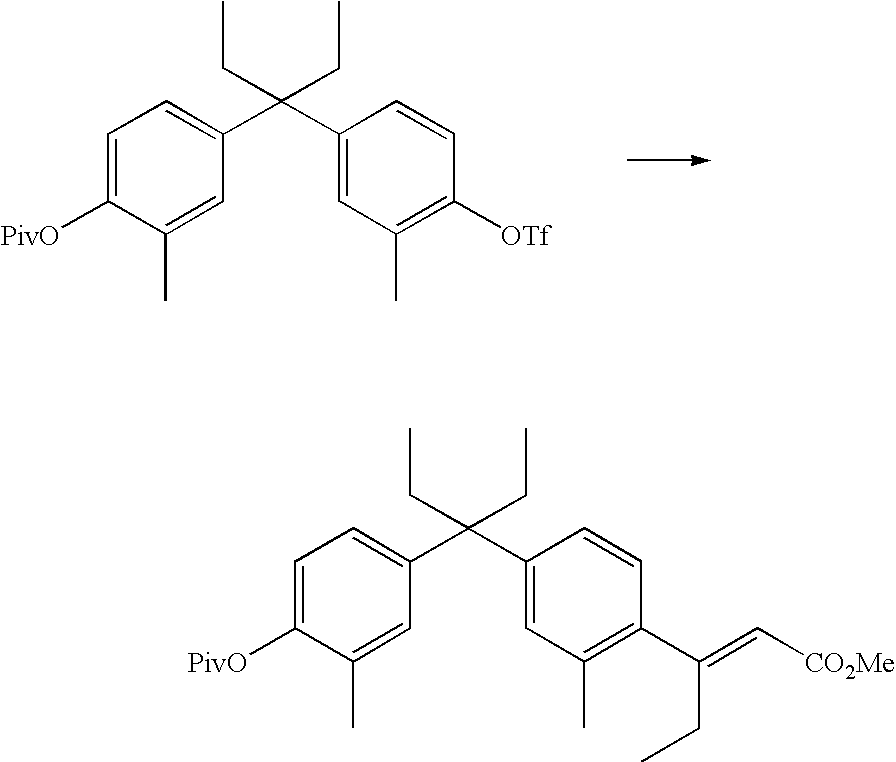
C1=C([PivO])C(C)=CC(C(C2=CC(C)=C([OTf])C=C2)(CC)CC)=C1.C1=C([PivO])C(C)=CC(C(C2=CC(C)=C(C(=C[CO2Me])CC)C=C2)(CC)CC)=C1
